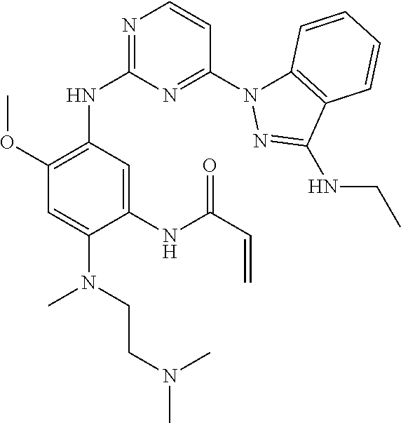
C1(NC2=NC=CC(N3C4=C(C(NCC)=N3)C=CC=C4)=N2)=C(OC)C=C(N(CCN(C)C)C)C(NC(C=C)=O)=C1
